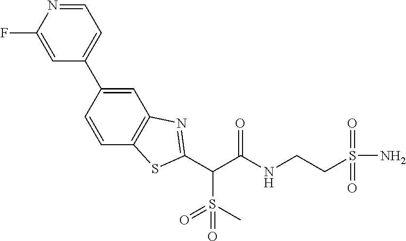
C(C(NCCS(N)(=O)=O)=O)(C1=NC2=C(C=CC(C3=CC=NC(F)=C3)=C2)S1)S(=O)(=O)C
